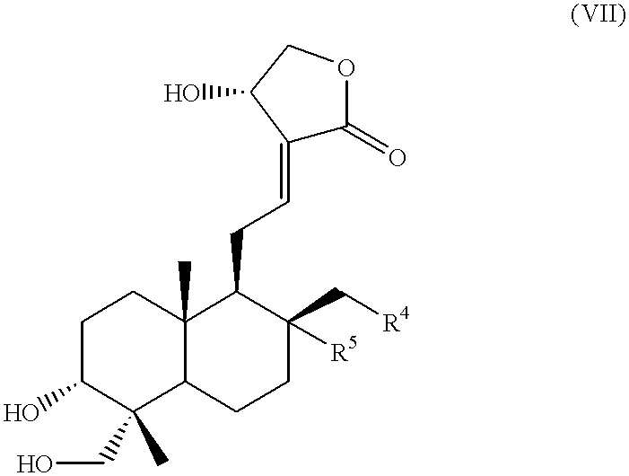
C1C(O)C(CO)(C)C2C(C)(C1)C(CC=C1C(=O)OCC1O)C(C[R4])([R5])CC2
